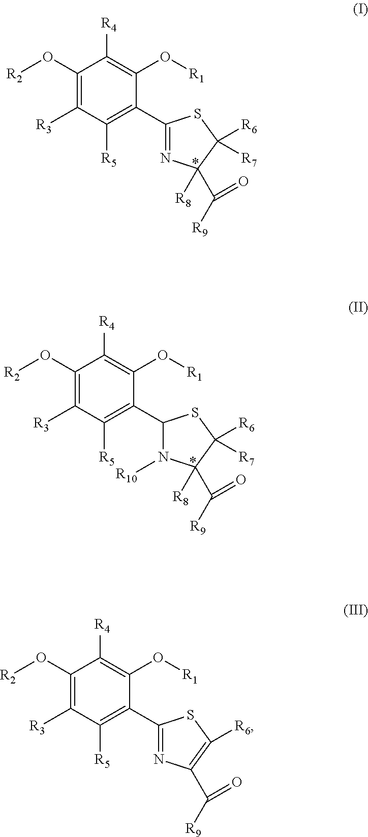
C1(O[R2])=C([R3])C([R5])=C(C2=NC([R8])(C([R9])=O)C([R6])([R7])S2)C(O[R1])=C1[R4].C1(O[R2])=C([R3])C([R5])=C(C2N([R10])C([R8])(C([R9])=O)C([R6])([R7])S2)C(O[R1])=C1[R4].C1(O[R2])=C([R3])C([R5])=C(C2=NC(C([R9])=O)=C([R6])S2)C(O[R1])=C1[R4]
